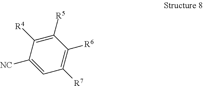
C1([R4])=C([R5])C([R6])=C([R7])C=C1[NC]
